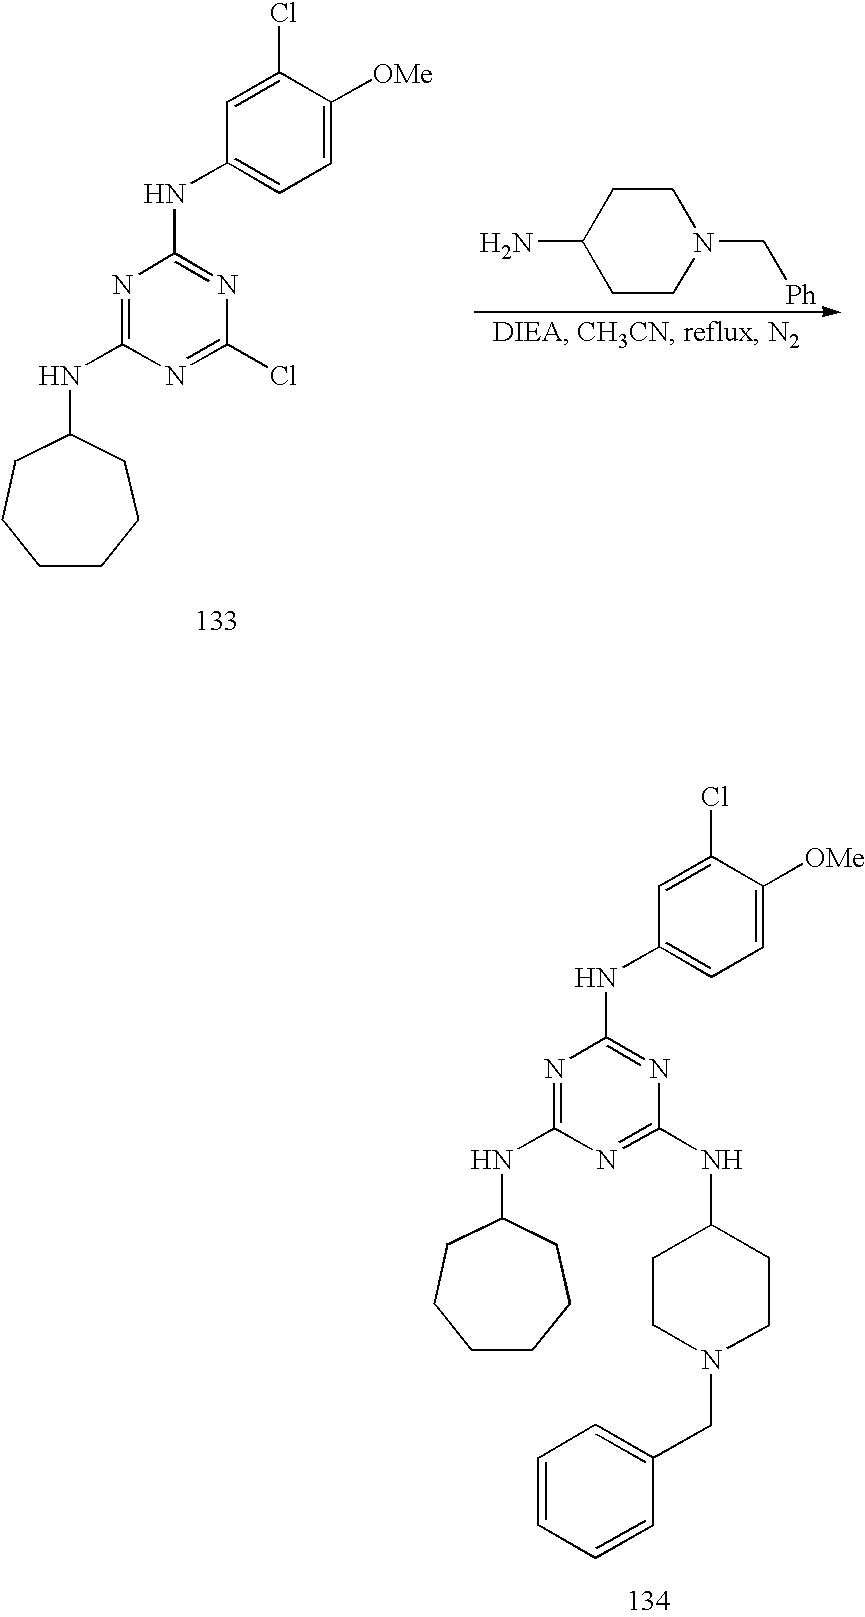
NC1CCN(C[Ph])CC1.C1=C([OMe])C(Cl)=CC(NC2=NC(Cl)=NC(NC3CCCCCC3)=N2)=C1.C1=C([OMe])C(Cl)=CC(NC2=NC(NC3CCN(CC4=CC=CC=C4)CC3)=NC(NC3CCCCCC3)=N2)=C1
